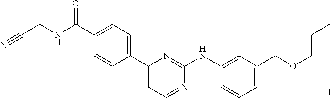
C1(C(NCC#N)=O)=CC=C(C2=CC=NC(NC3=CC(COCCC)=CC=C3)=N2)C=C1
